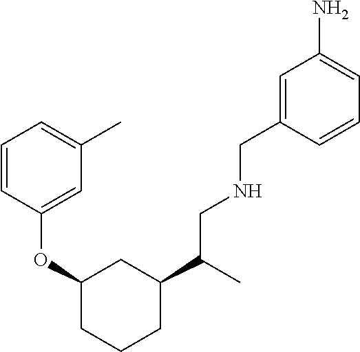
C1(C(CNCC2=CC(N)=CC=C2)C)CC(OC2=CC(C)=CC=C2)CCC1
